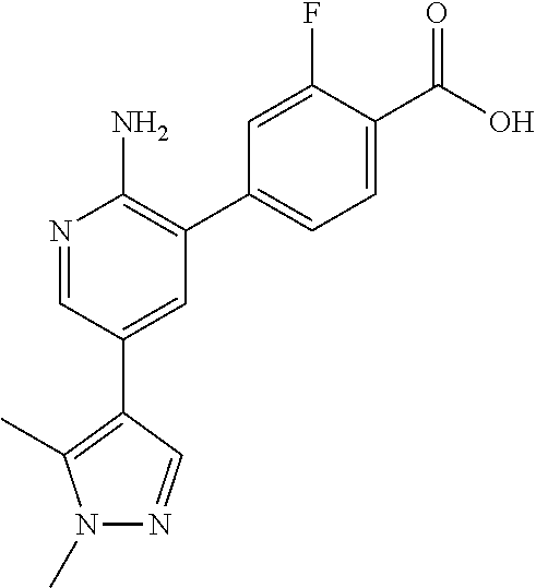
C1(C2=C(C)N(C)N=C2)=CC(C2=CC=C(C(O)=O)C(F)=C2)=C(N)N=C1
